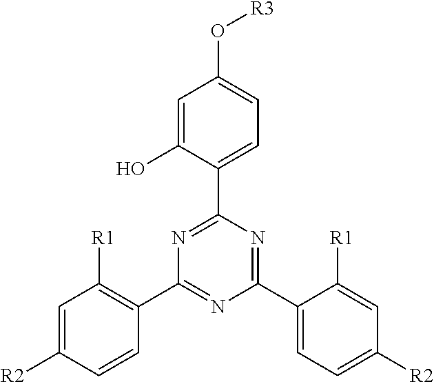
C1=C(O)C(C2=NC(C3=C([R1])C=C([R2])C=C3)=NC(C3=CC=C([R2])C=C3[R1])=N2)=CC=C1O[R3]
